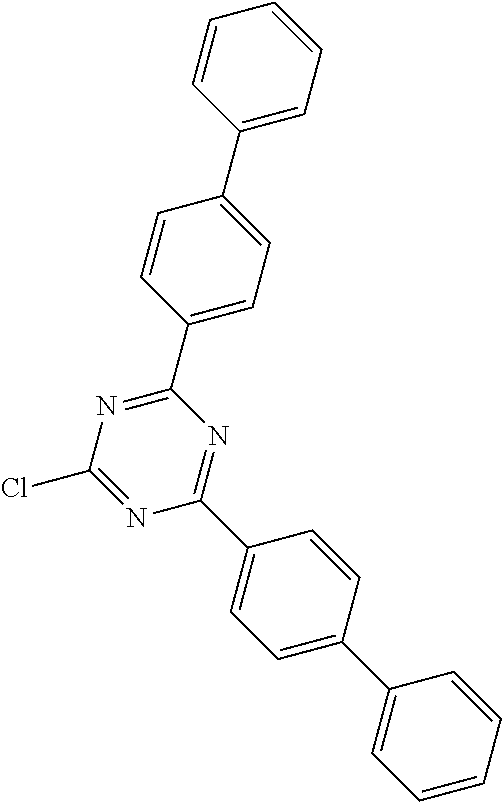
C1(C2=CC=C(C3=CC=CC=C3)C=C2)=NC(Cl)=NC(C2=CC=C(C3=CC=CC=C3)C=C2)=N1
